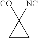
C1CC1([NC])[CO]
